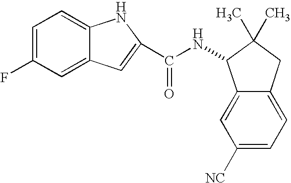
C1=C(F)C=C2C(=C1)NC(C(NC1C3=CC([NC])=CC=C3CC1(C)C)=O)=C2
